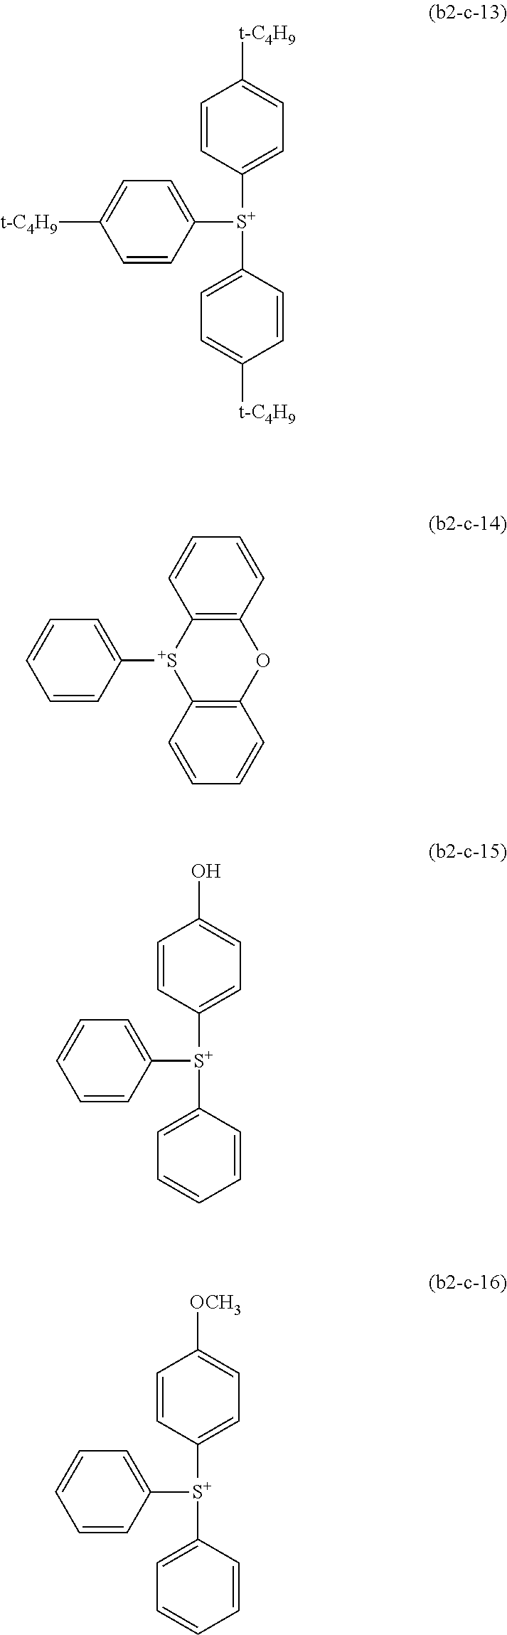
C1=CC([S+](C2=CC=C([t-C4H9])C=C2)C2=CC=C([t-C4H9])C=C2)=CC=C1[t-C4H9].C1=CC([S+]2C3=C(OC4=C2C=CC=C4)C=CC=C3)=CC=C1.C1=CC([S+](C2=CC=CC=C2)C2=CC=CC=C2)=CC=C1O.C1=CC([S+](C2=CC=CC=C2)C2=CC=CC=C2)=CC=C1[OCH3]
